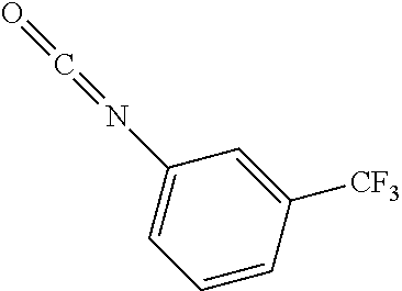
C1=CC([CF3])=CC(N=C=O)=C1
